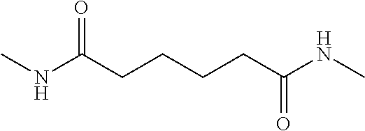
N(C(CCCCC(=O)NC)=O)C
